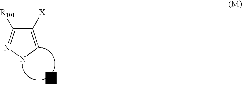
C1([X])=CNN=C1[R101]
